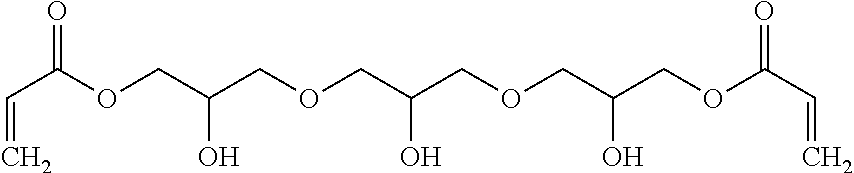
C(C(OCC(COCC(COCC(O)COC(C=C)=O)O)O)=O)=C
